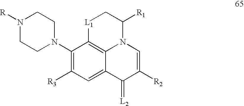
C1(N2CCN([R])CC2)=C([R3])C=C2C3=C1[L1]CC([R1])N3C=C([R2])C2=[L2]
